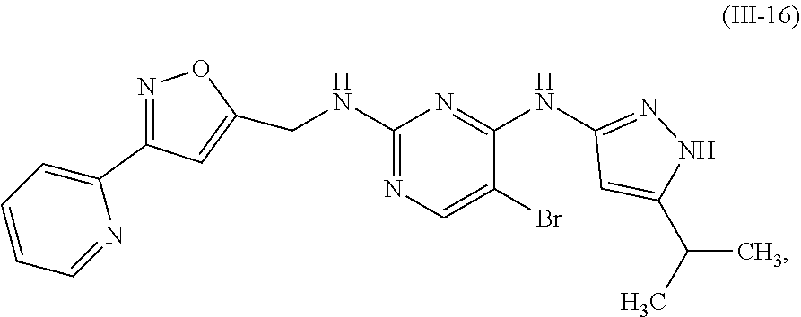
C1=NC(C2=NOC(CNC3=NC=C(Br)C(NC4=NNC(C(C)C)=C4)=N3)=C2)=CC=C1
